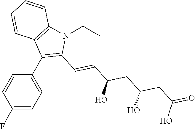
C1(F)=CC=C(C2=C(C=CC(CC(CC(=O)O)O)O)N(C(C)C)C3=C2C=CC=C3)C=C1
